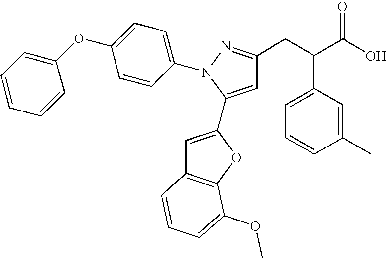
C1=CC(C)=CC(C(CC2=NN(C3=CC=C(OC4=CC=CC=C4)C=C3)C(C3=CC4=C(O3)C(OC)=CC=C4)=C2)C(O)=O)=C1
